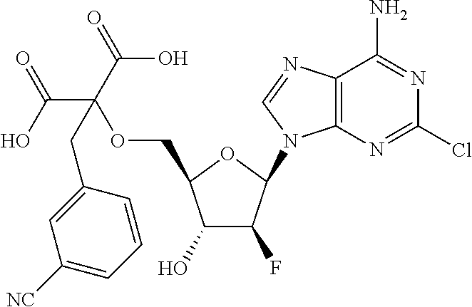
C1(O)C(F)C(N2C3=C(N=C2)C(N)=NC(Cl)=N3)OC1COC(C(O)=O)(C(=O)O)CC1=CC([NC])=CC=C1
